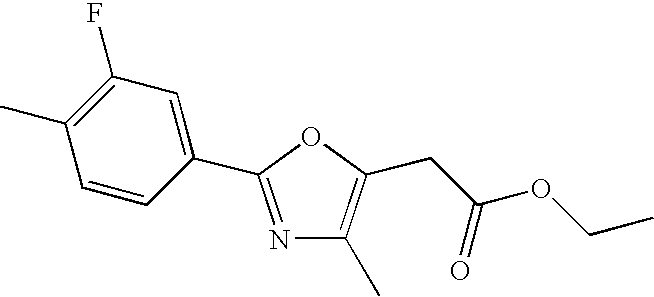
N1=C(C2=CC(F)=C(C)C=C2)OC(CC(OCC)=O)=C1C
